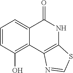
C1=CC(O)=C2C(=C1)C(=O)NC1=C2N=CS1
